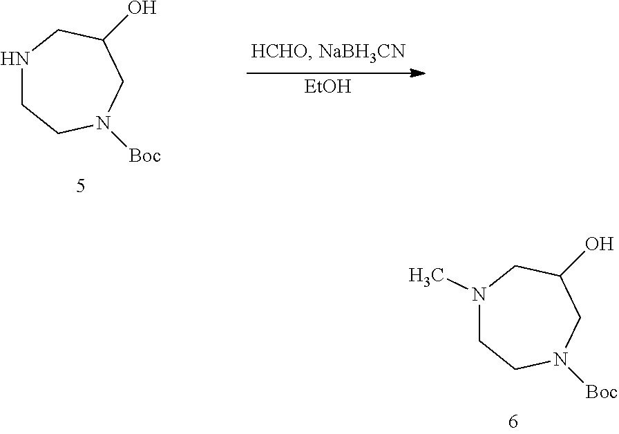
N1(C)CCN([Boc])CC(O)C1.N1CCN([Boc])CC(O)C1.[EtOH]
